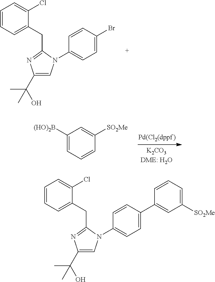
C1(C(O)(C)C)=CN(C2=CC=C(Br)C=C2)C(CC2=CC=CC=C2Cl)=N1.C1([(HO)2B])=CC=CC([SO2Me])=C1.C1(C(O)(C)C)=CN(C2=CC=C(C3=CC([SO2Me])=CC=C3)C=C2)C(CC2=CC=CC=C2Cl)=N1
